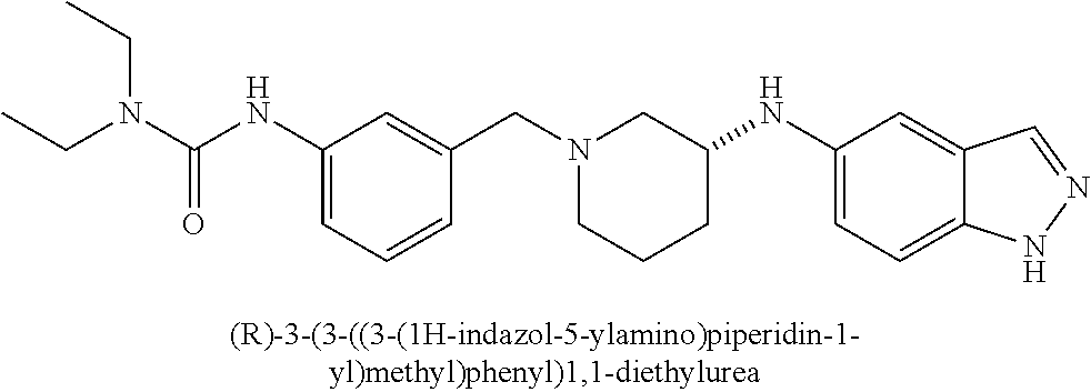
C(N1CCCC(NC2=CC=C3C(=C2)C=NN3)C1)C1=CC(NC(=O)N(CC)CC)=CC=C1
